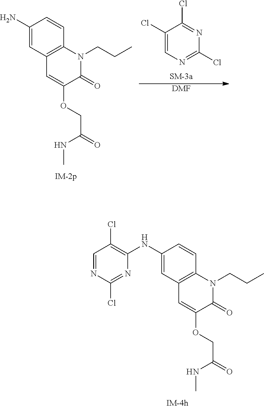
C1(NC2=C(Cl)C=NC(Cl)=N2)=CC2=C(C=C1)N(CCC)C(=O)C(OCC(=O)NC)=C2.C1(Cl)=CN=C(Cl)N=C1Cl.[DMF].C1(N)=CC2=C(C=C1)N(CCC)C(=O)C(OCC(=O)NC)=C2
